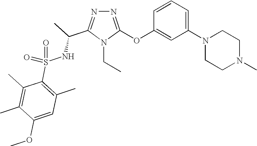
N1=C(OC2=CC(N3CCN(C)CC3)=CC=C2)N(CC)C(C(C)NS(=O)(C2=C(C)C=C(OC)C(C)=C2C)=O)=N1
